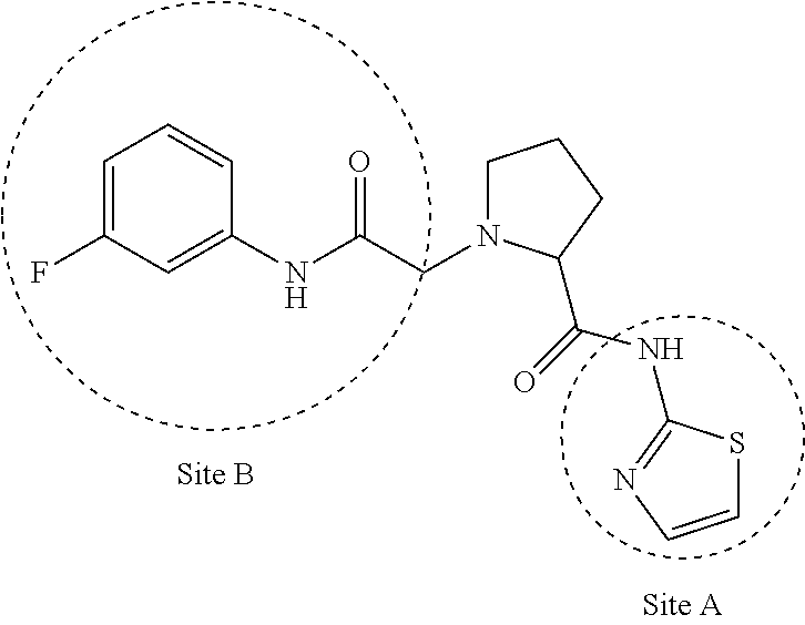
C1=C(F)C=C(NC(Cn2cCCC2C(=O)NC2=NC=CS2)=O)C=C1
